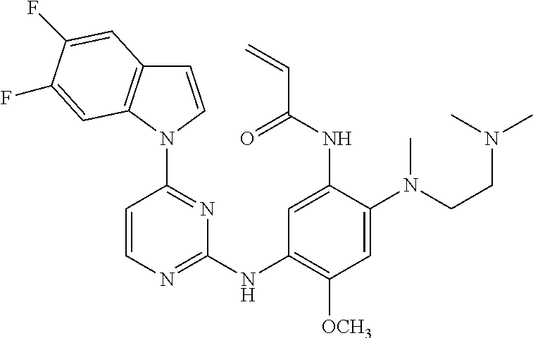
C1=CN(C2=NC(NC3=C([OCH3])C=C(N(CCN(C)C)C)C(NC(C=C)=O)=C3)=NC=C2)C2=C1C=C(F)C(F)=C2
